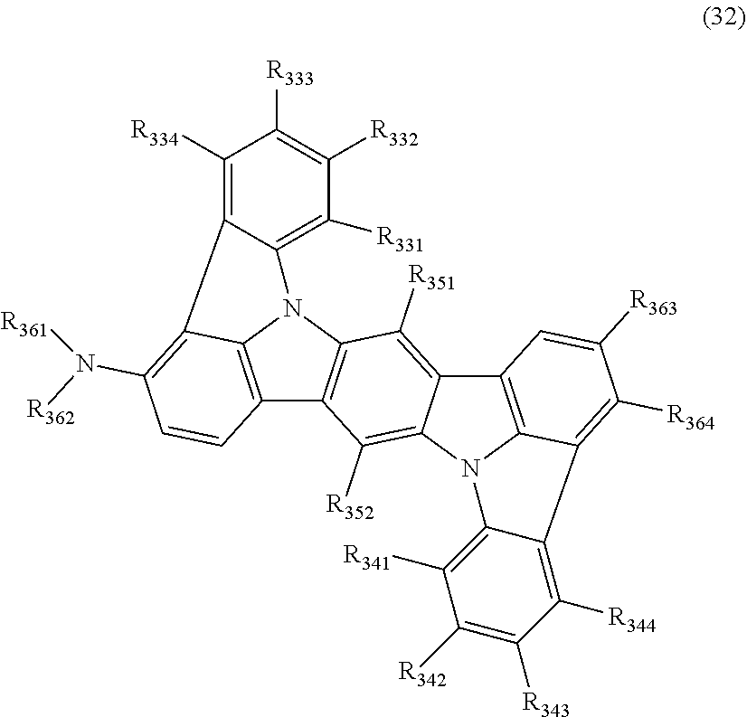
C12=C3N(C4=C1C([R352])=C1C(=C4[R351])C4=C5N1C1=C([R341])C([R342])=C([R343])C([R344])=C1C5=C([R364])C([R363])=C4)C1=C([R331])C([R332])=C([R333])C([R334])=C1C3=C(N([R362])[R361])C=C2
